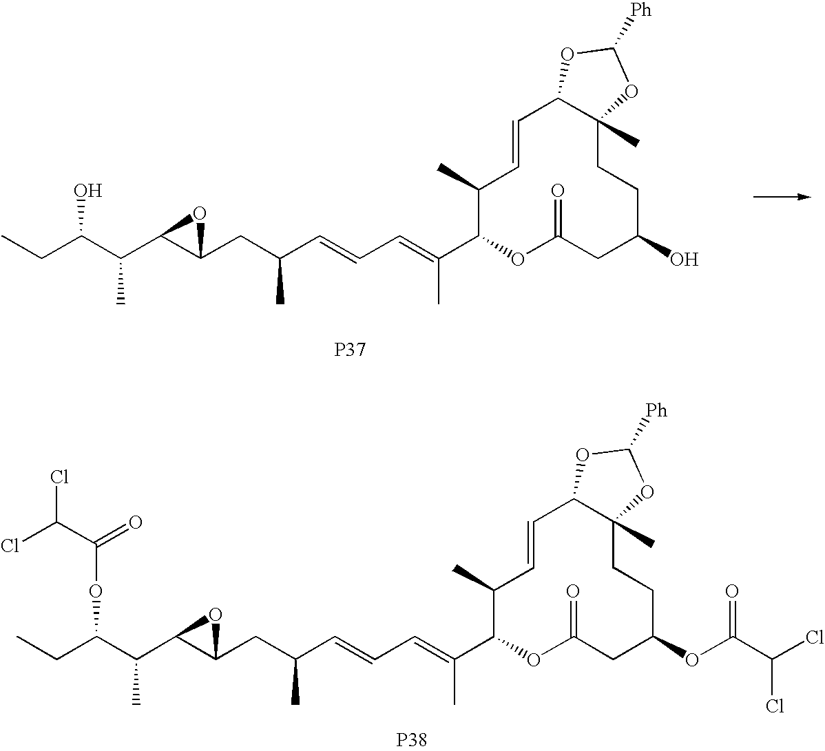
[P38].C(=C(C)C1C(C)C=CC2C(C)(CCC(OC(C(Cl)Cl)=O)CC(=O)O1)OC([Ph])O2)C=CC(CC1C(C(C(CC)OC(=O)C(Cl)Cl)C)O1)C.[P37].C(=C(C)C1C(C)C=CC2C(C)(CCC(O)CC(=O)O1)OC([Ph])O2)C=CC(CC1C(C(C(CC)O)C)O1)C
